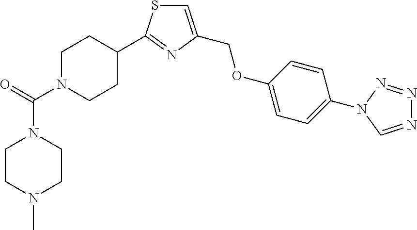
N1=CN(C2=CC=C(OCC3=CSC(C4CCN(C(=O)N5CCN(C)CC5)CC4)=N3)C=C2)N=N1
